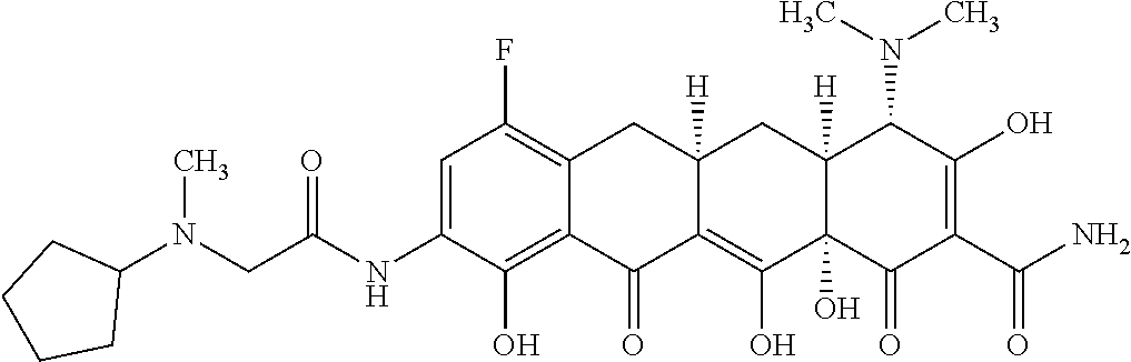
C1=C(NC(CN(C2CCCC2)C)=O)C(O)=C2C(=C1F)CC1([H])C(=C(O)C3(O)C([H])(C1)C(N(C)C)C(O)=C(C(N)=O)C3=O)C2=O
